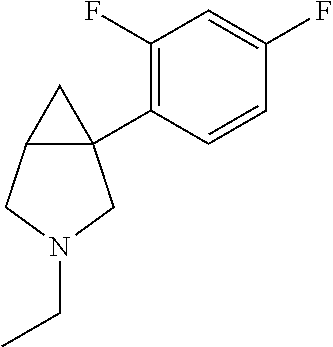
C12CN(CC)CC1(C1=C(F)C=C(F)C=C1)C2
